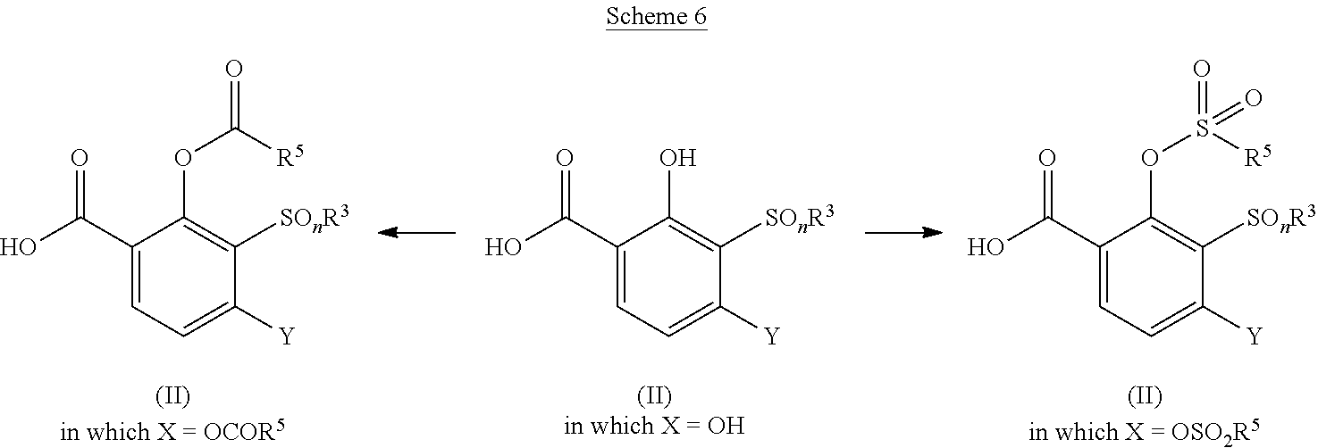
C1(C(O)=O)=CC=C([Y])C([SOnR3])=C1OC(=O)[R5].C1(C(O)=O)=CC=C([Y])C([SOnR3])=C1O.C1(C(O)=O)=CC=C([Y])C([SOnR3])=C1OS(=O)([R5])=O
